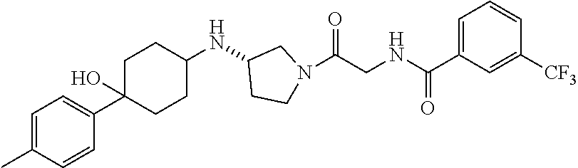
CC1=CC=C(C2(O)CCC(NC3CCN(C(CNC(C4=CC=CC([CF3])=C4)=O)=O)C3)CC2)C=C1
